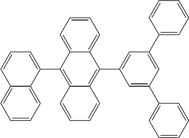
C12=CC=CC=C1C(C1=CC(C3=CC=CC=C3)=CC(C3=CC=CC=C3)=C1)=C1C(=C2C2=CC=CC3=CC=CC=C23)C=CC=C1
